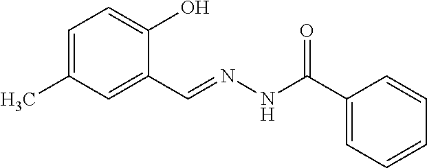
C1=C(C)C=C(C=NNC(C2=CC=CC=C2)=O)C(O)=C1
